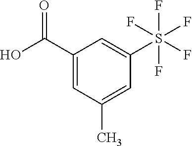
OC(C1=CC(C)=CC(S(F)(F)(F)(F)F)=C1)=O
